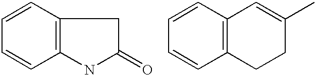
C1=CC=CC2=C1CC(=O)N2.C1=CC=CC2=C1C=C(C)CC2
